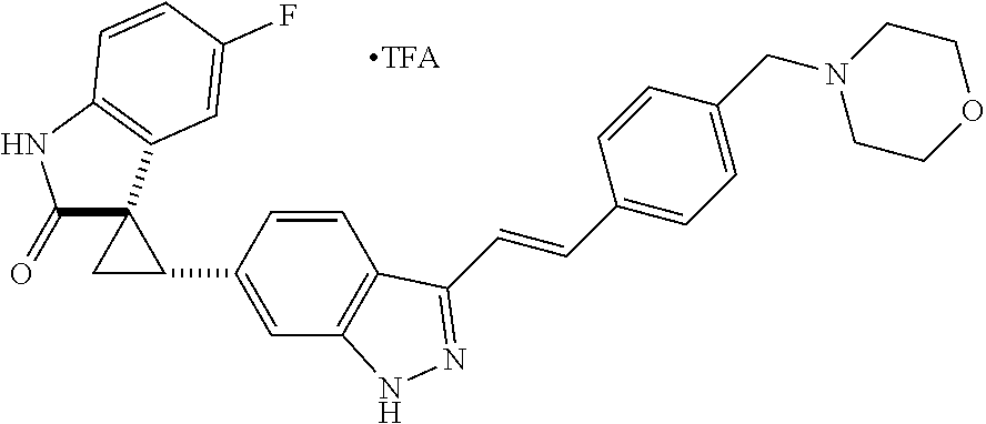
C1(=O)C2(C3=C(N1)C=CC(F)=C3)CC2C1=CC2=C(C(C=CC3=CC=C(CN4CCOCC4)C=C3)=NN2)C=C1
